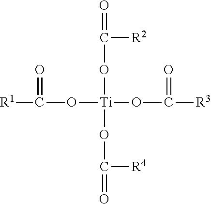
[Ti](OC(=O)[R4])(OC(=O)[R2])(OC([R3])=O)OC([R1])=O
